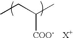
CCC(C)[COO-].[X+]
